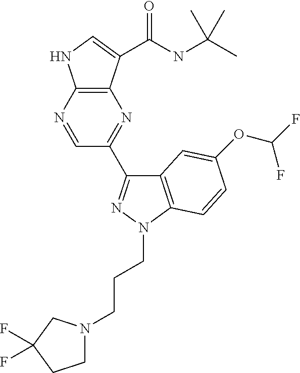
C1=NC2=C(N=C1C1=NN(CCCN3CCC(F)(F)C3)C3=C1C=C(OC(F)F)C=C3)C(C(NC(C)(C)C)=O)=CN2
